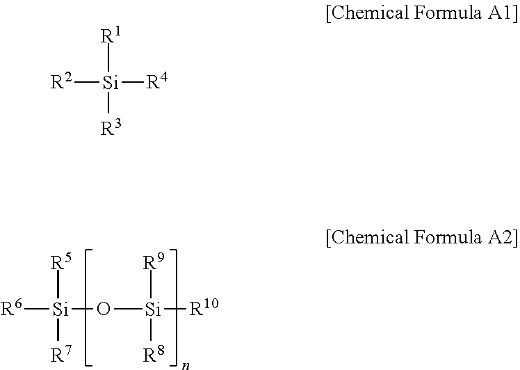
[R5][Si]([R6])(O[Si]([R9])([R8])[R10])[R7].[R1][Si]([R2])([R4])[R3]
